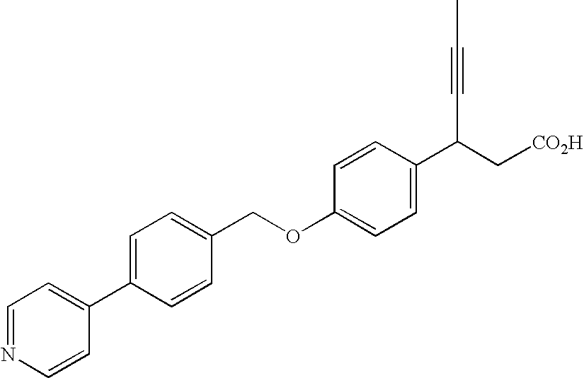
C1=C(C2=CC=NC=C2)C=CC(COC2=CC=C(C(C#CC)C[CO2H])C=C2)=C1
